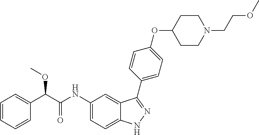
C1=CC=CC(C(OC)C(NC2=CC=C3C(=C2)C(C2=CC=C(OC4CCN(CCOC)CC4)C=C2)=NN3)=O)=C1
